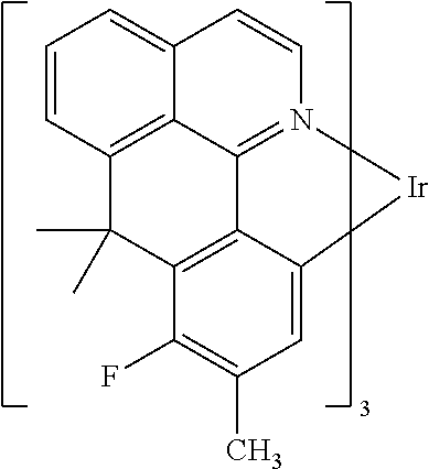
C12=C3C=CC=C1C=CN1=C2C2=C(C(F)=C(C)C=C2[Ir]1)C3(C)C
